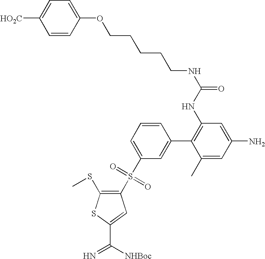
O=S(C1=C(SC)SC(C([NHBoc])=N)=C1)(=O)C1=CC=CC(C2=C(NC(NCCCCCOC3=CC=C([HO2C])C=C3)=O)C=C(N)C=C2C)=C1
